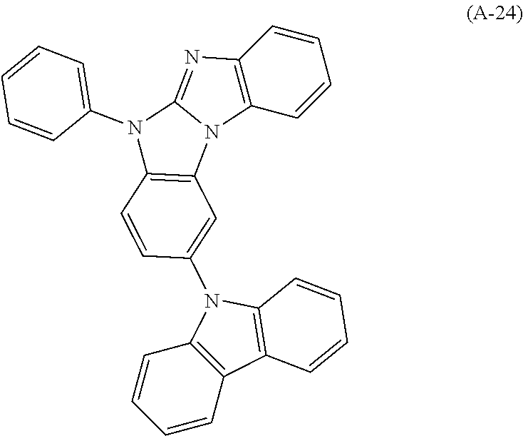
C12=C(C=CC=C1)N1C(=N2)N(C2=CC=CC=C2)C2=C1C=C(N1C3=C(C4=C1C=CC=C4)C=CC=C3)C=C2
